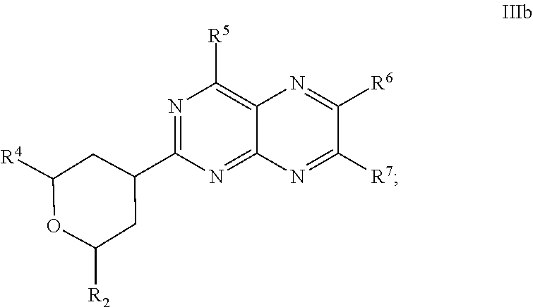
N1=C(C2CC([R4])OC([R2])C2)N=C2C(=C1[R5])N=C([R6])C([R7])=N2
